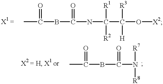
CC(=O)BC(=O)NC([R1])([R2])C([R3])([H])O[X2].CC(=O)BC(=O)N([R7])[R8]
